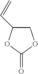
C1C(C=C)OC(=O)O1
